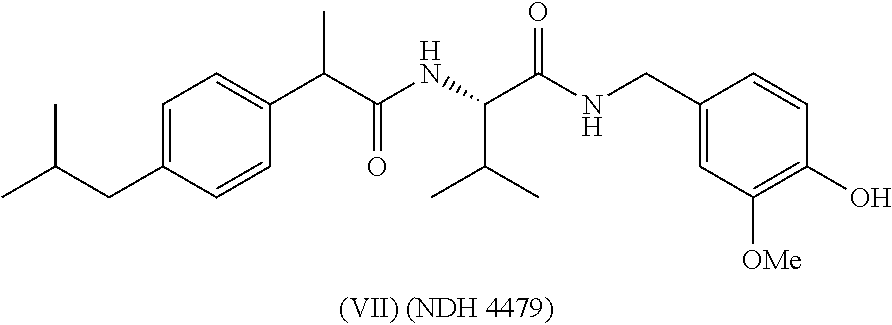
C1=C(CC(C)C)C=CC(C(C(NC(C(NCC2=CC([OMe])=C(O)C=C2)=O)C(C)C)=O)C)=C1
